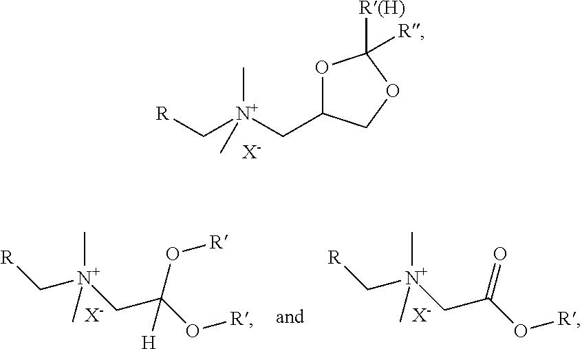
[R]C[N+](CC1OC([R(H)])([R])OC1)(C)C.[X-].[R]C[N+](CC(O[R])(O[R])[H])(C)C.[X-].[R]C[N+](CC(O[R])=O)(C)C.[X-]
